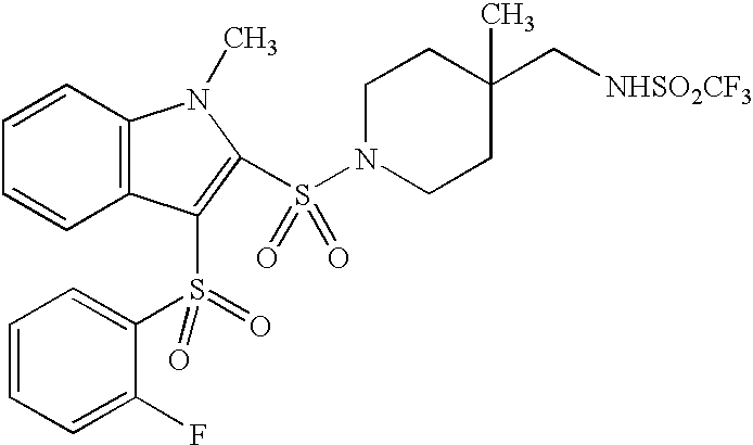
C12=C(C=CC=C1)C(S(C1=CC=CC=C1F)(=O)=O)=C(S(N1CCC(C)(C[NHSO2CF3])CC1)(=O)=O)N2C
